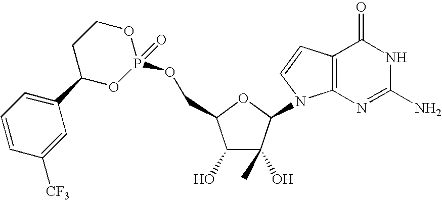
C1(O)C(O)(C)C(N2C3=C(C=C2)C(=O)NC(N)=N3)OC1COP1(=O)OCCC(C2=CC=CC([CF3])=C2)O1
